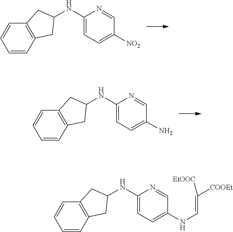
C1(NC2CC3=C(C=CC=C3)C2)=CC=C([NO2])C=N1.C1(NC2CC3=C(C=CC=C3)C2)=CC=C(N)C=N1.C1(NC2CC3=C(C=CC=C3)C2)=CC=C(NC=C([EtOOC])[COOEt])C=N1
